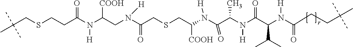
C(CSCCC(N(C(CN(C(CSCC(N(C(C(N(C(C(N(C(CCC(C)(C)C)=O)[H])C(C)C)=O)[H])C)=O)[H])[COOH])=O)[H])[COOH])[H])=O)(C)(C)C
